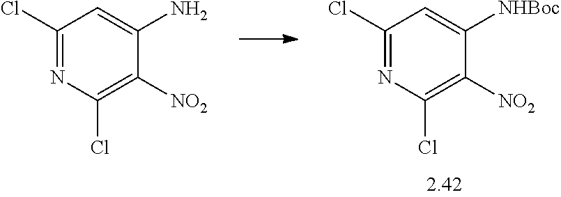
C1(Cl)=NC(Cl)=C([NO2])C([NHBoc])=C1.C1(Cl)=NC(Cl)=C([NO2])C(N)=C1
